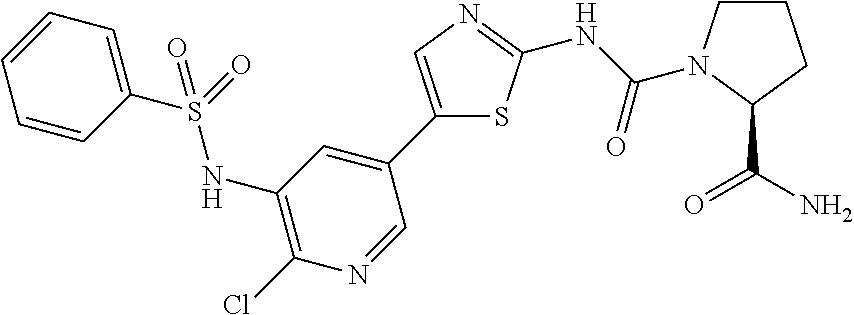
C1(C2=CC(NS(C3=CC=CC=C3)(=O)=O)=C(Cl)N=C2)=CN=C(NC(=O)N2CCCC2C(=O)N)S1
